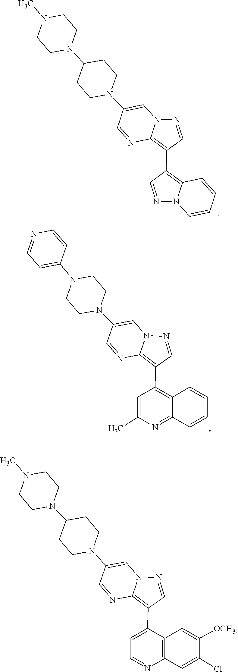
N1=CC(C2=C3N(C=C(N4CCC(N5CCN(C)CC5)CC4)C=N3)N=C2)=C2N1C=CC=C2.C1(N2CCN(C3=CC=NC=C3)CC2)=CN2C(=C(C3=C4C(=NC(C)=C3)C=CC=C4)C=N2)N=C1.C1=NC2=C(C3=CC=NC4=C3C=C([OCH3])C(Cl)=C4)C=NN2C=C1N1CCC(N2CCN(C)CC2)CC1
